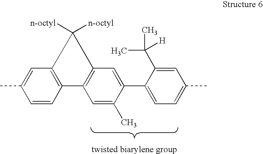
C1=CC2=C(C=C1C)C([n-octyl])([n-octyl])C1=C2C=C(C)C(C2=CC=C(C)C=C2C(C)(C)[H])=C1
